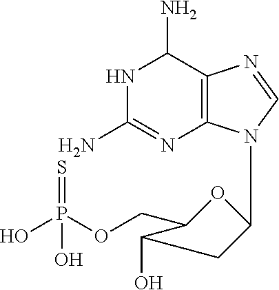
N1C(N)=NC2=C(C1N)N=CN2C1OC(COP(O)(=S)O)C(O)C1
